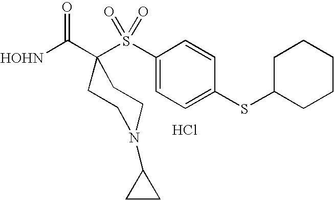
[HOHN]C(C1(S(C2=CC=C(SC3CCCCC3)C=C2)(=O)=O)CCN(C2CC2)CC1)=O.Cl
